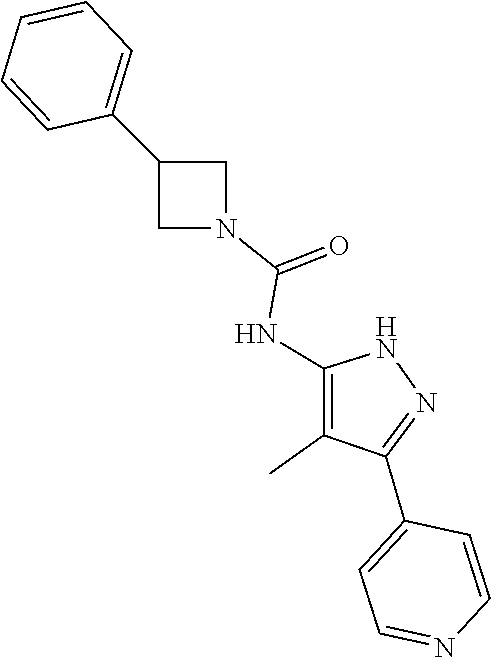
N1C(NC(N2CC(C3=CC=CC=C3)C2)=O)=C(C)C(C2=CC=NC=C2)=N1
